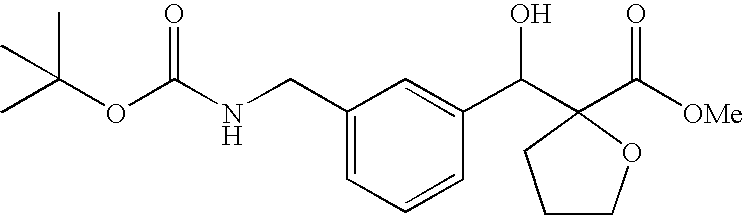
C1(CNC(OC(C)(C)C)=O)=CC=CC(C(C2(C([OMe])=O)CCCO2)O)=C1
